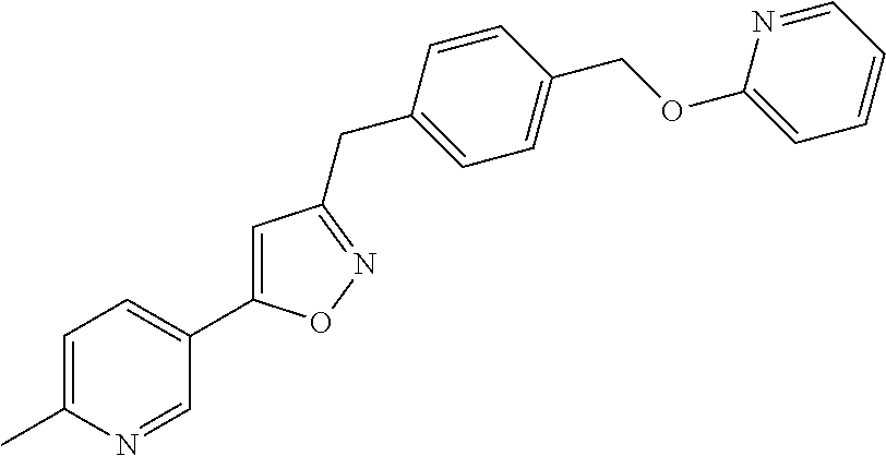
C1=C(C)N=CC(C2=CC(CC3=CC=C(COC4=CC=CC=N4)C=C3)=NO2)=C1
